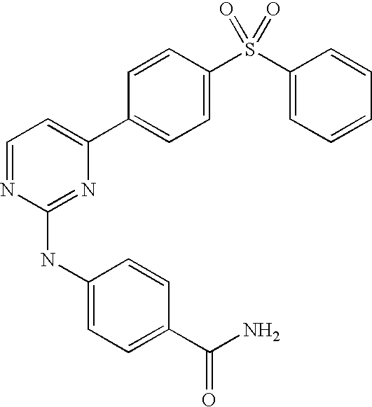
C1=CC(C2=CC=NC(NC3=CC=C(C(N)=O)C=C3)=N2)=CC=C1S(C1=CC=CC=C1)(=O)=O
